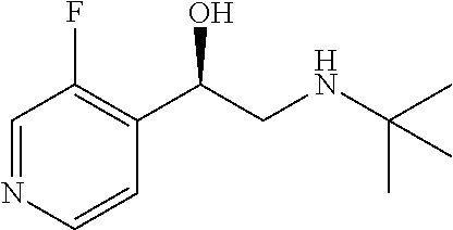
C1=NC=CC(C(CNC(C)(C)C)O)=C1F
